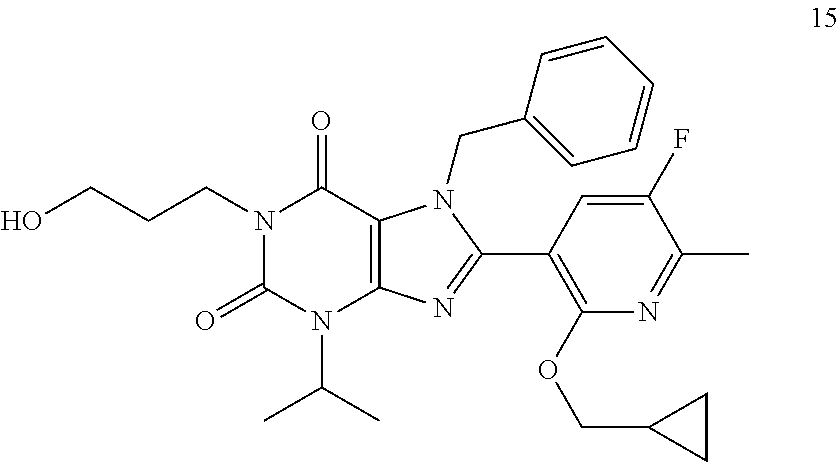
N1(CCCO)C(=O)N(C(C)C)C2=C(C1=O)N(CC1=CC=CC=C1)C(C1=C(OCC3CC3)N=C(C)C(F)=C1)=N2
